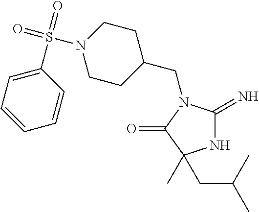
N1C(=N)N(CC2CCN(S(=O)(=O)C3=CC=CC=C3)CC2)C(=O)C1(CC(C)C)C
